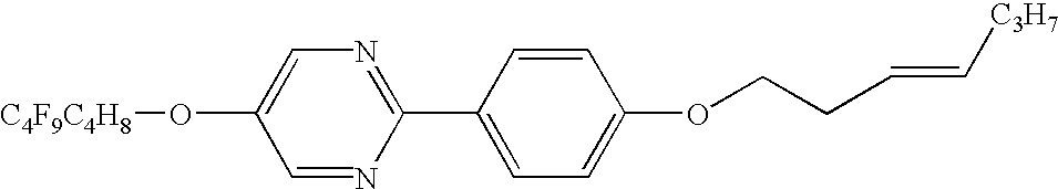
[C4F9C4H8]OC1=CN=C(C2=CC=C(OCCC=C[C3H7])C=C2)N=C1
